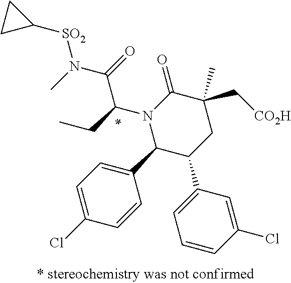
N1(C(CC)C(N([SO2]C2CC2)C)=O)C(C2=CC=C(Cl)C=C2)C(C2=CC=CC(Cl)=C2)CC(C)(C[CO2H])C1=O
